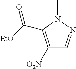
C(C1=C([O2N])C=NN1C)([EtO])=O
